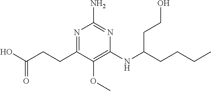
C1(N)=NC(NC(CCCC)CCO)=C(OC)C(CCC(O)=O)=N1
